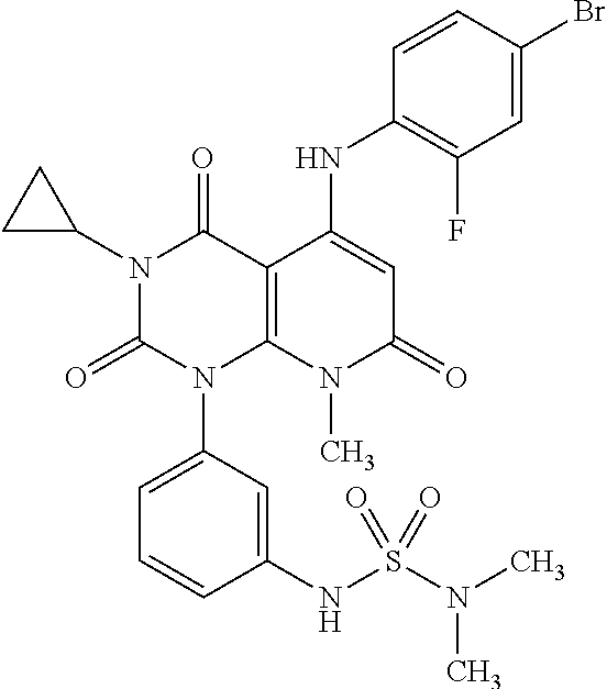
N1(C2CC2)C(=O)N(C2=CC=CC(NS(N(C)C)(=O)=O)=C2)C2=C(C1=O)C(NC1=C(F)C=C(Br)C=C1)=CC(=O)N2C
